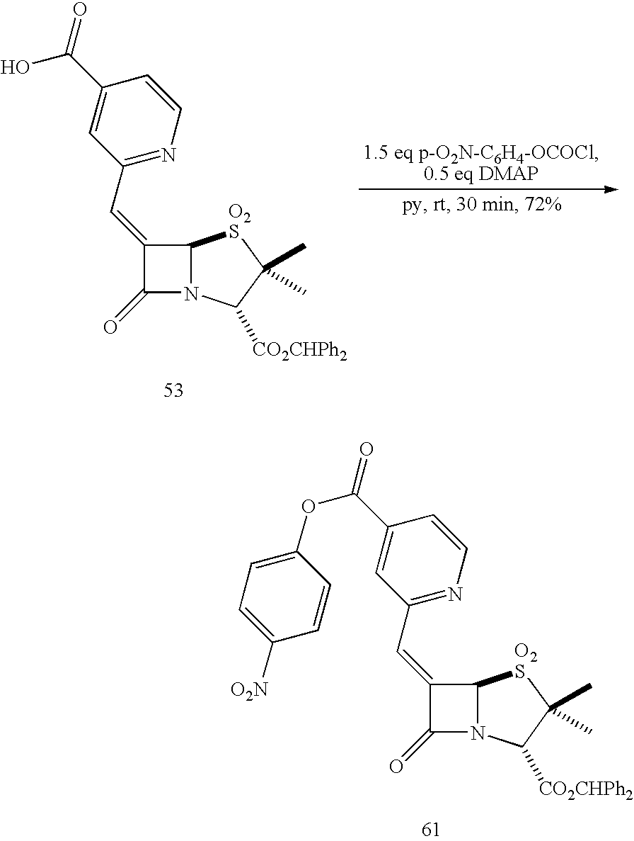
C1(C=C2C(=O)N3C2[O2S]C(C)(C)C3[CO2CHPh2])=NC=CC(C(O)=O)=C1.C1(C=C2C(=O)N3C2[O2S]C(C)(C)C3[CO2CHPh2])=NC=CC(C(OC2=CC=C([O2N])C=C2)=O)=C1
